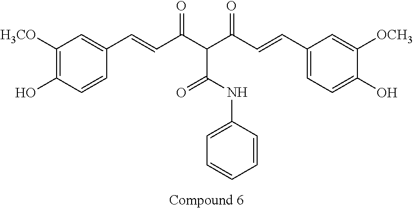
C1([H3CO])=C(O)C=CC(C=CC(C(C(C=CC2=CC=C(O)C([OCH3])=C2)=O)C(NC2=CC=CC=C2)=O)=O)=C1
